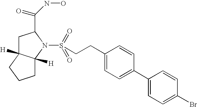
C1C2([H])C([H])(N(S(CCC3=CC=C(C4=CC=C(Br)C=C4)C=C3)(=O)=O)C1C(NO)=O)CCC2
